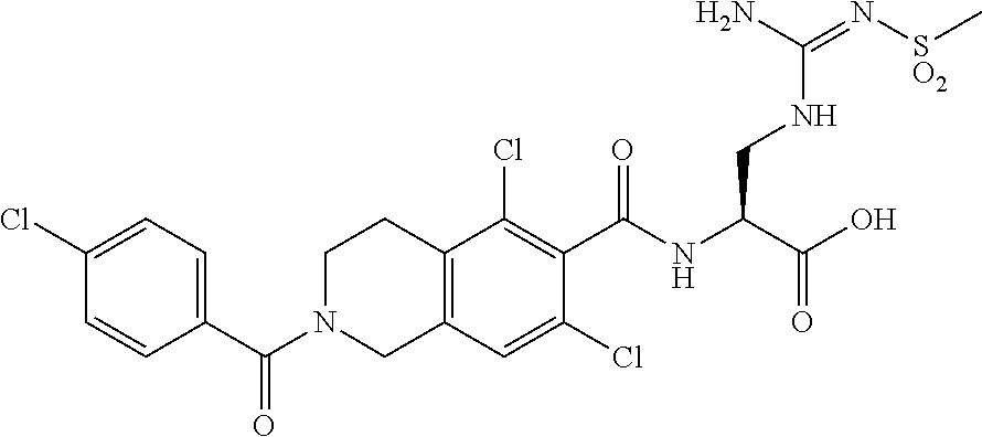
C1(C(N2CC3=C(CC2)C(Cl)=C(C(NC(C(O)=O)CNC(N)=N[SO2]C)=O)C(Cl)=C3)=O)=CC=C(Cl)C=C1
